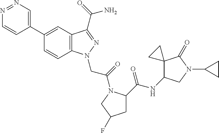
N1=NC=C(C2=CC3=C(C=C2)N(CC(=O)N2C(C(=O)NC4C5(C(=O)N(C6CC6)C4)CC5)CC(F)C2)N=C3C(N)=O)C=C1
